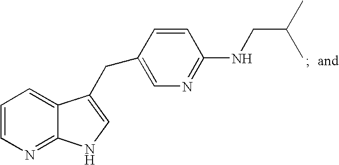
C1=CN=C2C(=C1)C(CC1=CN=C(NCC(C)C)C=C1)=CN2
